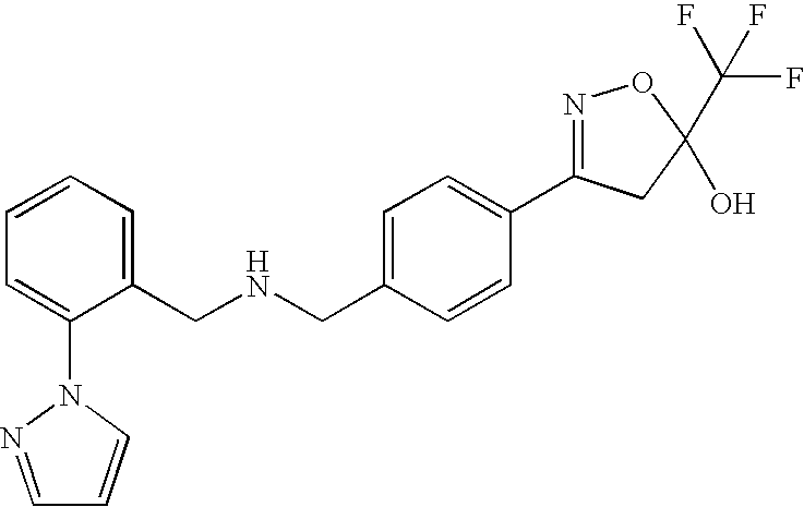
C1(CNCC2=CC=CC=C2N2C=CC=N2)=CC=C(C2=NOC(C(F)(F)F)(O)C2)C=C1
